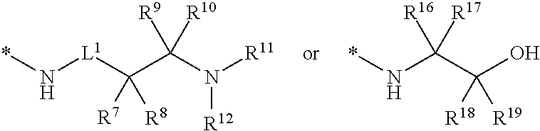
*N[L1]C(C(N([R11])[R12])([R9])[R10])([R7])[R8].*NC(C(O)([R18])[R19])([R16])[R17]
